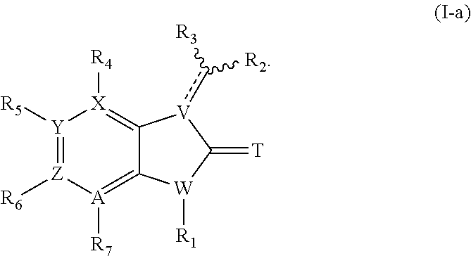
[Y]1([R5])=[Z]([R6])[A]([R7])=C2C(=[X]1[R4])[V](c([R3])[R2])C(=[T])[W]2[R1]
